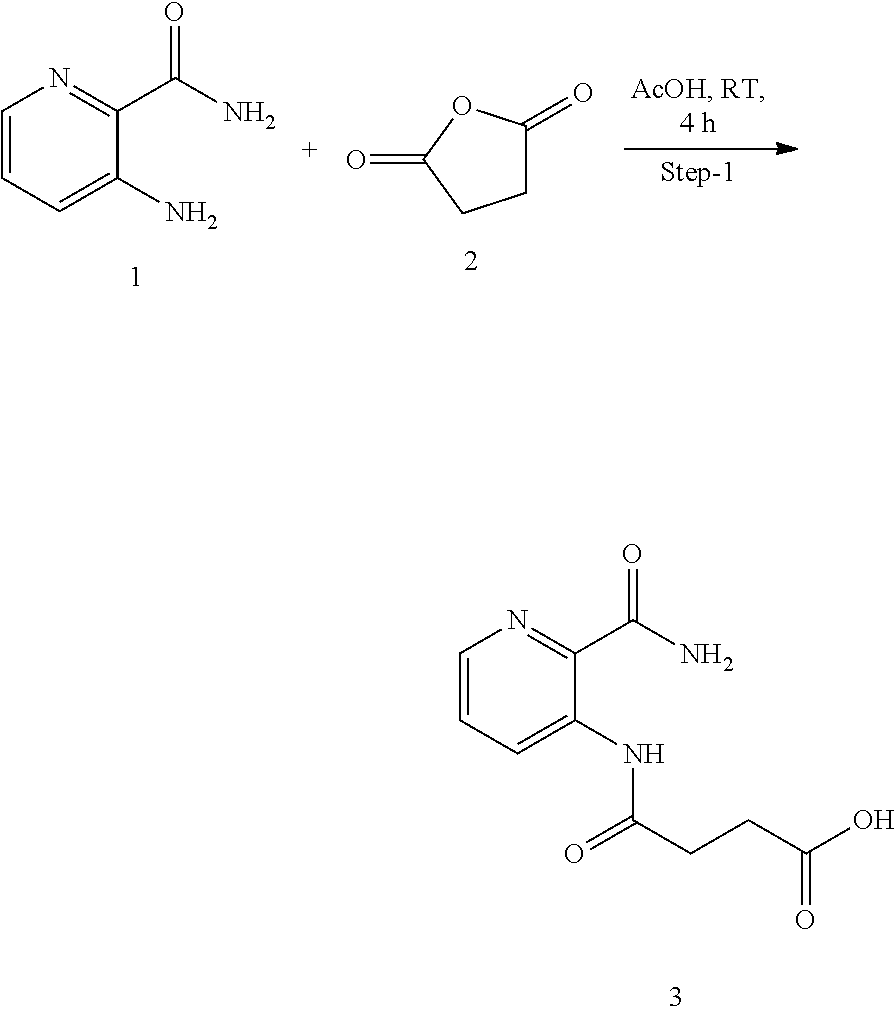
C1=CC=C(N)C(C(N)=O)=N1.C1C(=O)OC(=O)C1.C1=CC=C(NC(CCC(O)=O)=O)C(C(N)=O)=N1
